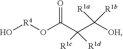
O[R4]OC(C(C([OH])([R1b])[R1a])([R1d])[R1c])=O
